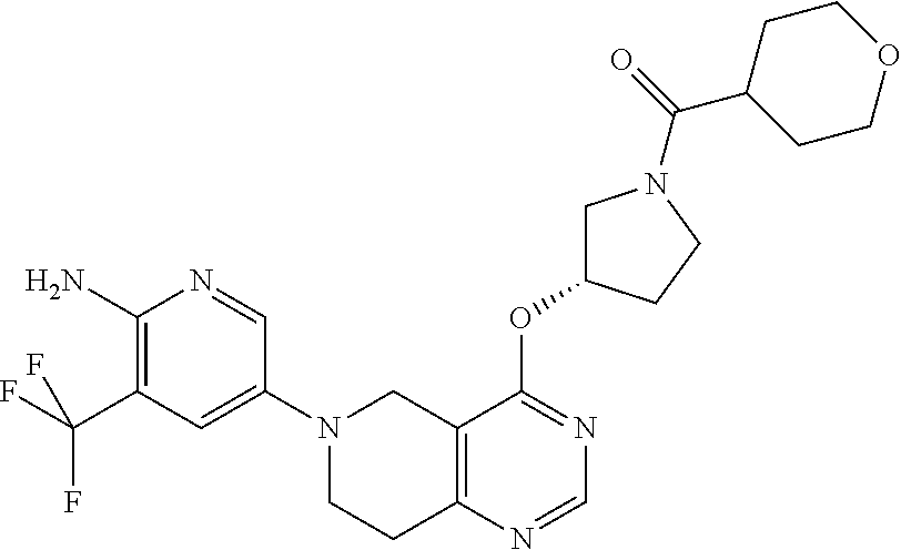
C1(N)=C(C(F)(F)F)C=C(N2CCC3=C(C2)C(OC2CN(C(=O)C4CCOCC4)CC2)=NC=N3)C=N1
